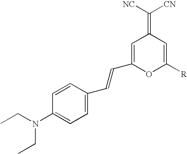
C1(N(CC)CC)=CC=C(C=CC2=CC(=C([NC])[CN])C=C([R])O2)C=C1
